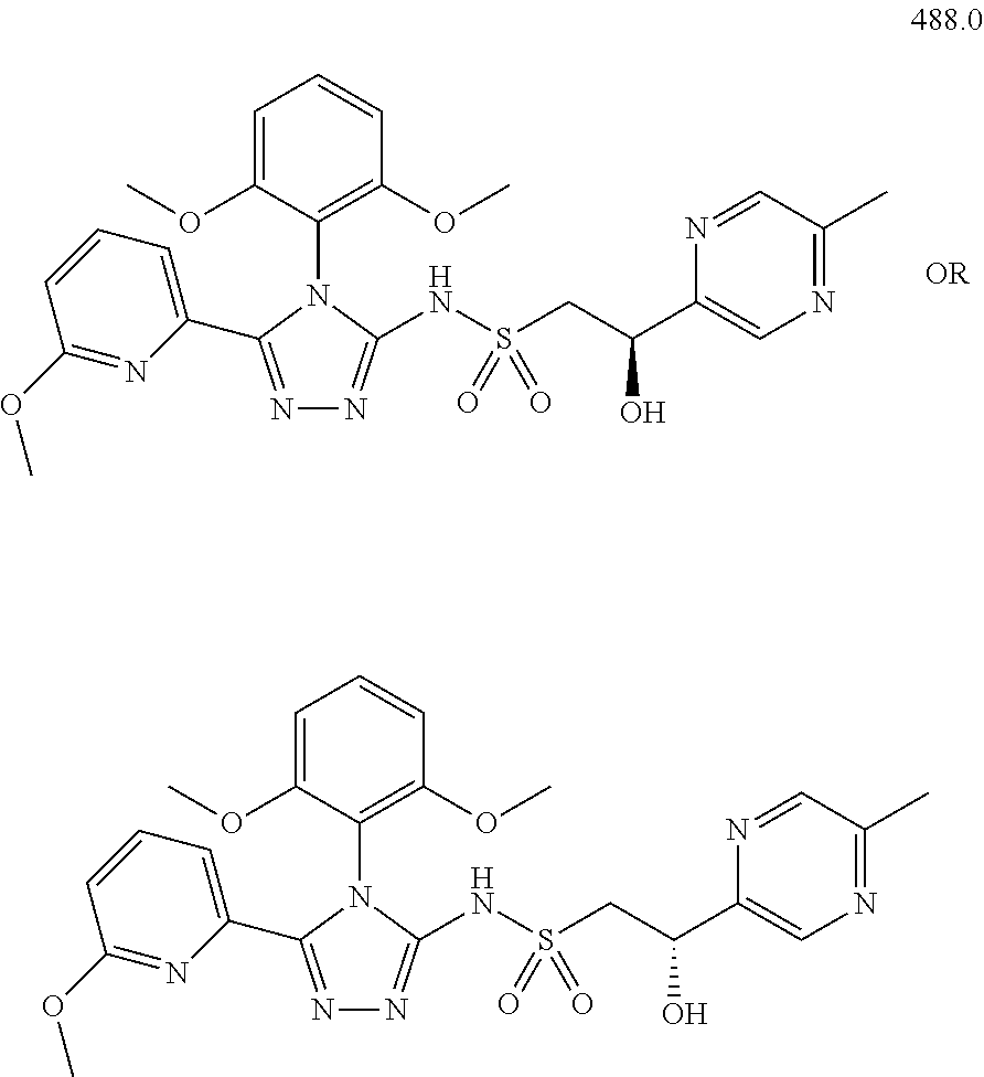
N1=C(C)C=NC(C(CS(NC2=NN=C(C3=CC=CC(OC)=N3)N2C2=C(OC)C=CC=C2OC)(=O)=O)O)=C1.N1=C(C)C=NC(C(CS(NC2=NN=C(C3=CC=CC(OC)=N3)N2C2=C(OC)C=CC=C2OC)(=O)=O)O)=C1
